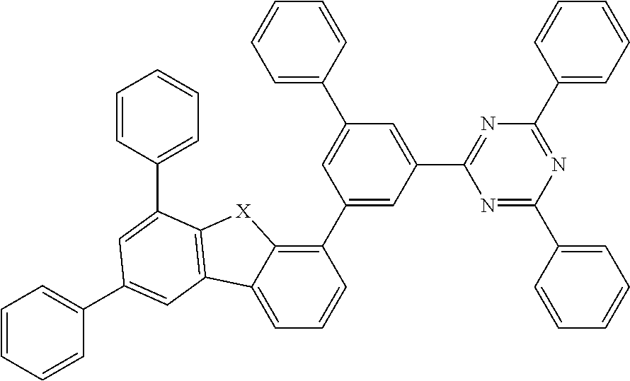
C1(C2=CC(C3=NC(C4=CC=CC=C4)=NC(C4=CC=CC=C4)=N3)=CC(C3=CC=CC=C3)=C2)=C2C(=CC=C1)C1=C([X]2)C(C2=CC=CC=C2)=CC(C2=CC=CC=C2)=C1
